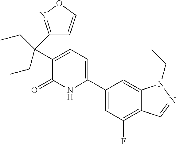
C1(C2=CC=C(C(C3=NOC=C3)(CC)CC)C(=O)N2)=CC(F)=C2C(=C1)N(CC)N=C2
